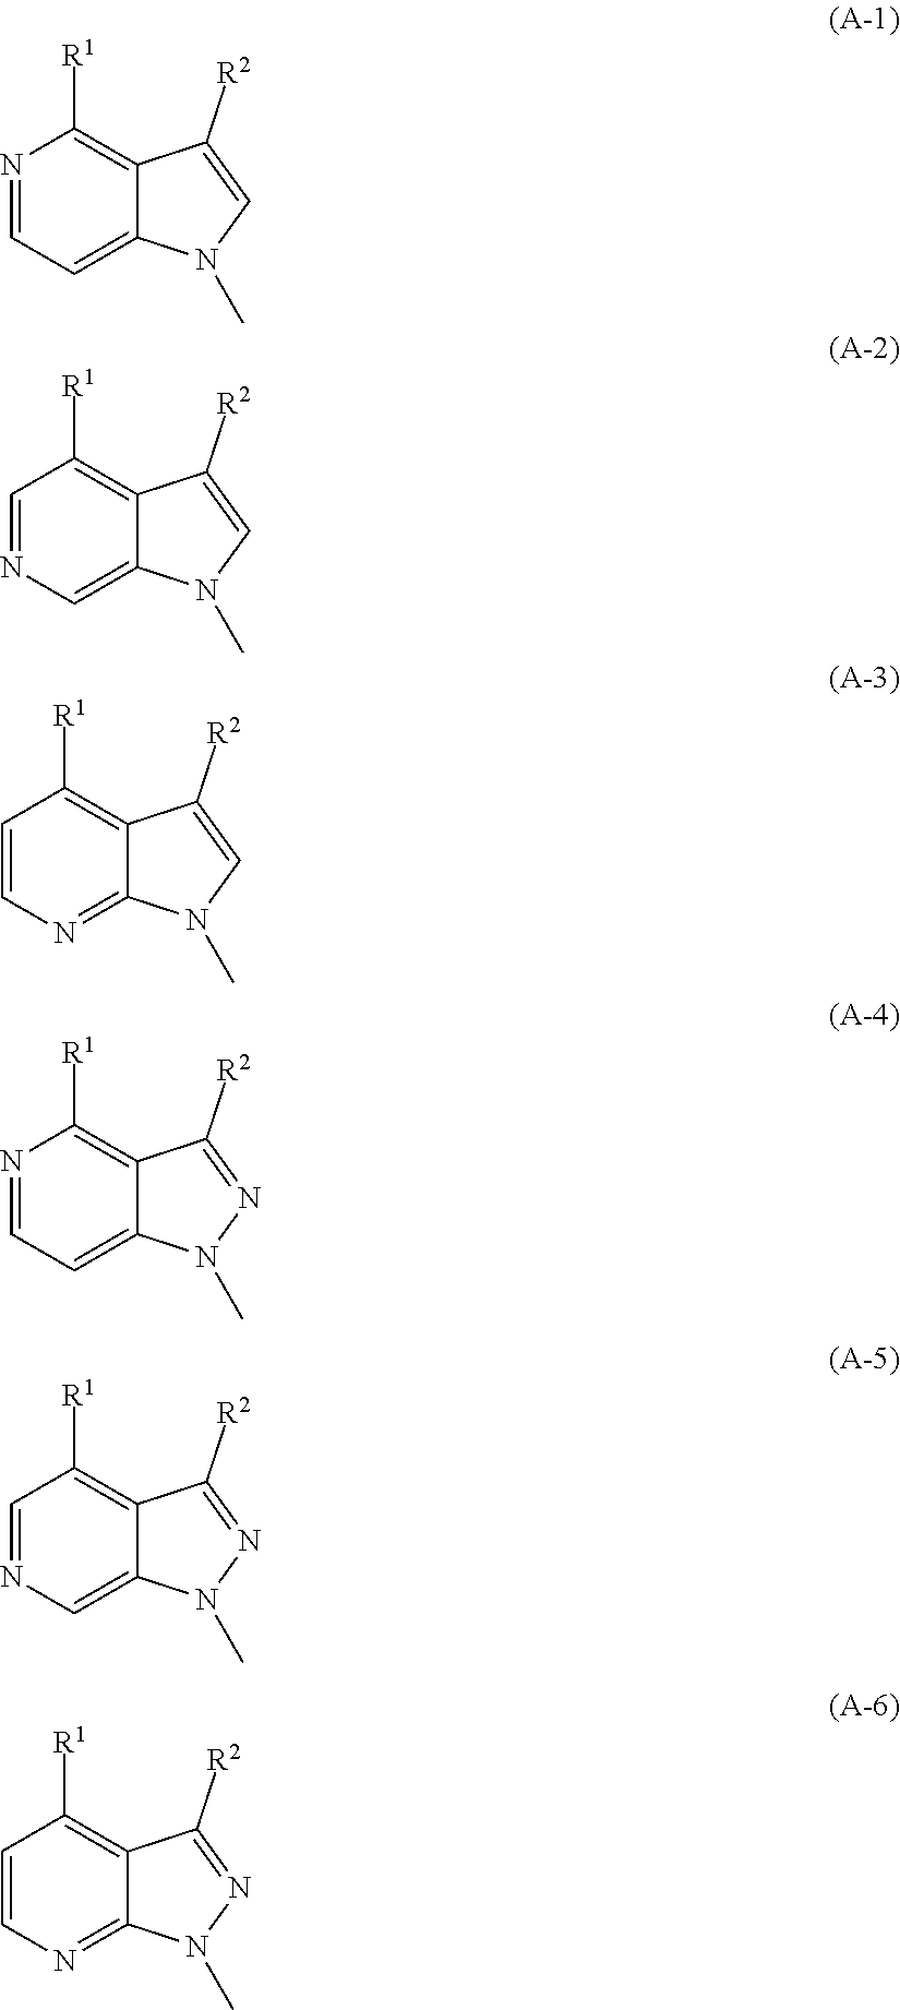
N1=CC=C2C(=C1[R1])C([R2])=CN2C.C1=NC=C2C(=C1[R1])C([R2])=CN2C.C1=CN=C2C(=C1[R1])C([R2])=CN2C.N1=CC=C2C(=C1[R1])C([R2])=NN2C.C1=NC=C2C(=C1[R1])C([R2])=NN2C.C1=CN=C2C(=C1[R1])C([R2])=NN2C
